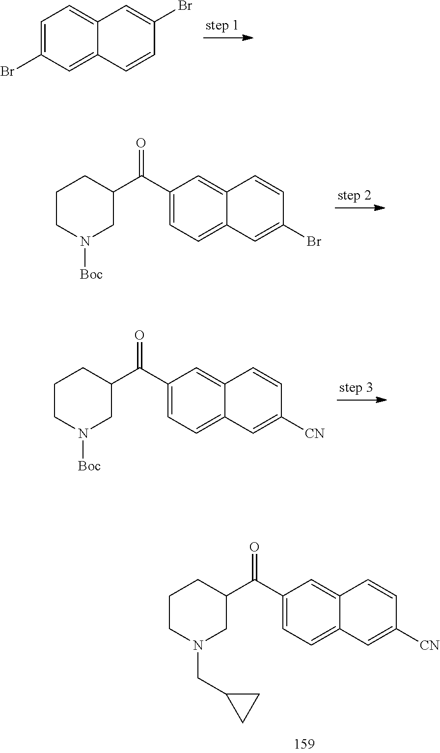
BrC1=CC2=CC=C(Br)C=C2C=C1.C1(C(C2=CC=C3C(=C2)C=CC(Br)=C3)=O)CN([Boc])CCC1.C1(C(C2=CC=C3C(=C2)C=CC([CN])=C3)=O)CN([Boc])CCC1.C1(C(C2=CC=C3C(=C2)C=CC([CN])=C3)=O)CN(CC2CC2)CCC1
